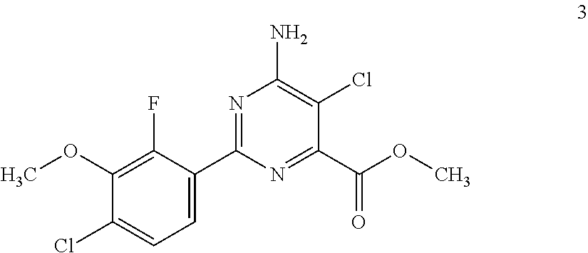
COC1=C(F)C(C2=NC(N)=C(Cl)C(C(OC)=O)=N2)=CC=C1Cl
